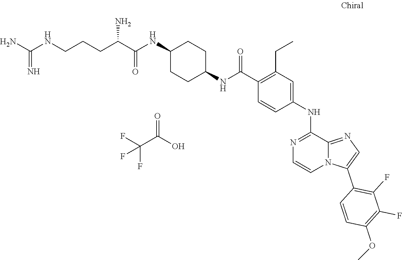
C1(F)=C(C2=CN=C3N2C=CN=C3NC2=CC(CC)=C(C(NC3CCC(NC(C(CCCNC(N)=N)N)=O)CC3)=O)C=C2)C=CC(OC)=C1F.FC(C(O)=O)(F)F
